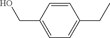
C1=CC(CO)=CC=C1CC
